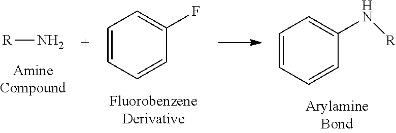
C1=CC=CC(F)=C1.N[R].C1=CC=CC(N[R])=C1
